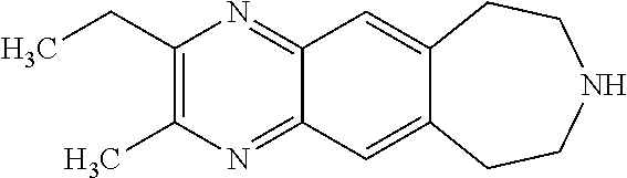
C1(C)=C(CC)N=C2C(=N1)C=C1C(=C2)CCNCC1
